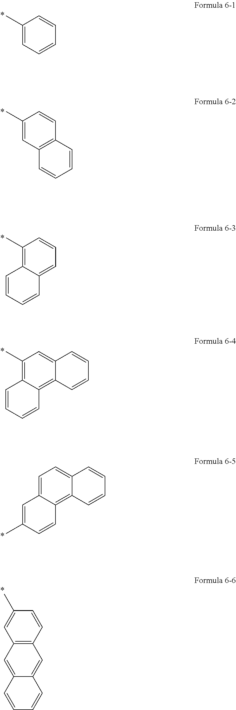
C1(C)=CC=CC=C1.C1(C)=CC2=C(C=C1)C=CC=C2.C1(C)=C2C(=CC=C1)C=CC=C2.C1(C)=C2C(=C3C(=C1)C=CC=C3)C=CC=C2.C1=C2C(=C3C(=C1)C=CC=C3)C=CC(C)=C2.C12=C(C=CC(C)=C1)C=C1C(=C2)C=CC=C1
